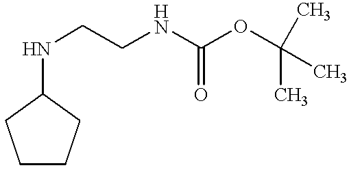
N(C1CCCC1)CCNC(OC(C)(C)C)=O
